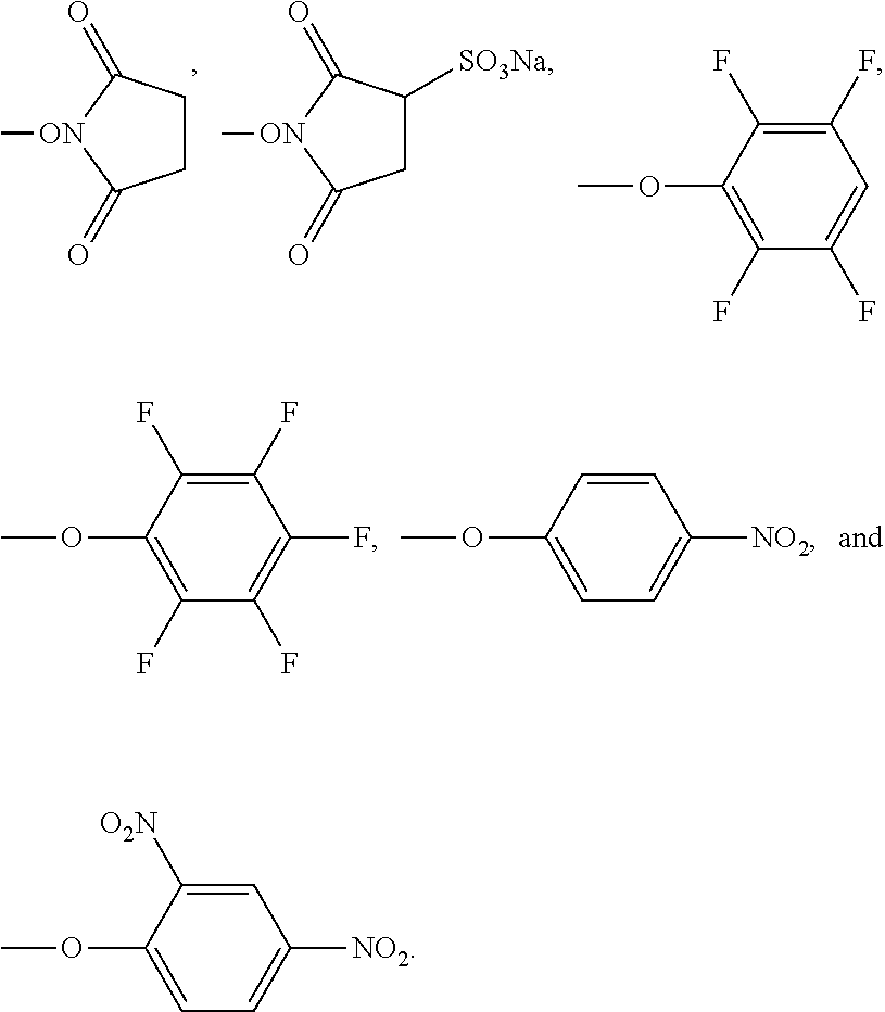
C1(OC)=C(F)C(F)=C(F)C(F)=C1F.C1(OC)=CC=C([NO2])C=C1.C1CC(=O)[ON](C)C1=O.C1C([SO3Na])C(=O)[ON](C)C1=O.C1(OC)=C(F)C(F)=CC(F)=C1F.C1(OC)=CC=C([NO2])C=C1[O2N]
